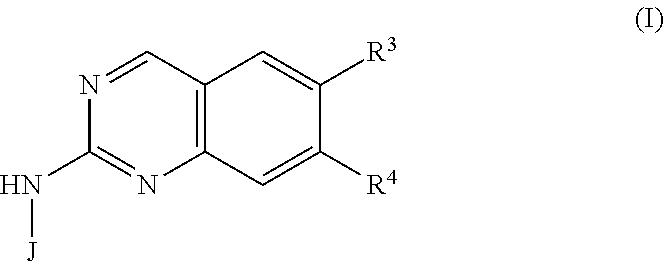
C12=C(C=NC(N[J])=N1)C=C([R3])C([R4])=C2
